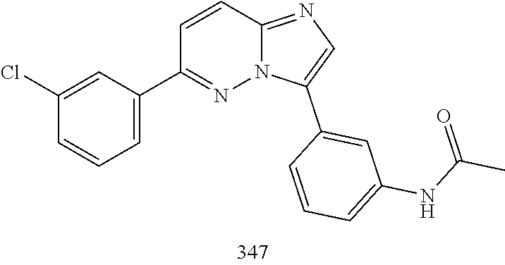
C1(C2=CC=CC(Cl)=C2)=NN2C(=NC=C2C2=CC(NC(=O)C)=CC=C2)C=C1
